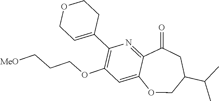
O=C1CC(C(C)C)COC2=CC(OCCC[MeO])=C(C3=CCOCC3)N=C12
